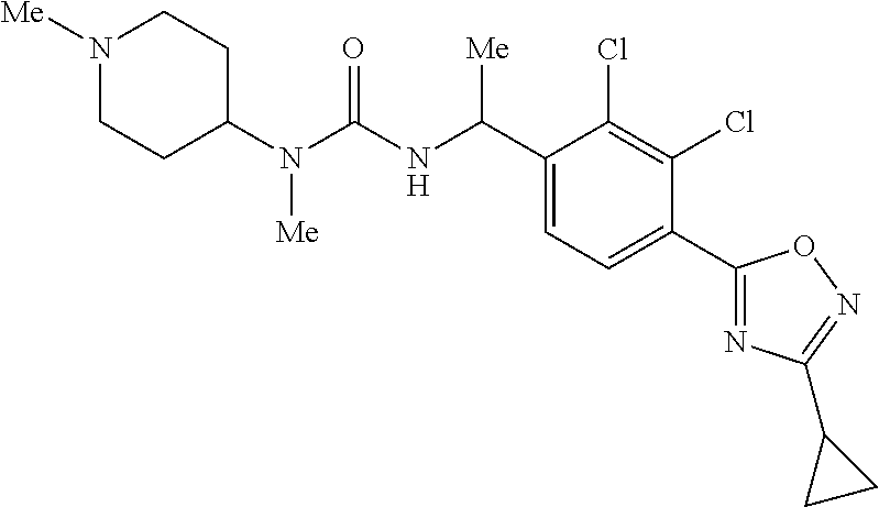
C1(N(C(NC(C2=CC=C(C3=NC(C4CC4)=NO3)C(Cl)=C2Cl)[Me])=O)[Me])CCN([Me])CC1
